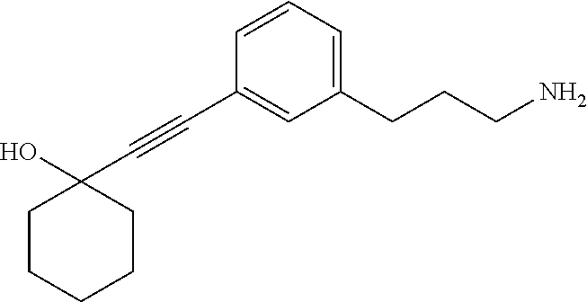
C1(C#CC2=CC(CCCN)=CC=C2)(O)CCCCC1
